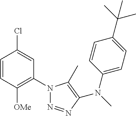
C1=CC([OMe])=C(N2N=NC(N(C)C3=CC=C(C(C)(C)C)C=C3)=C2C)C=C1Cl
